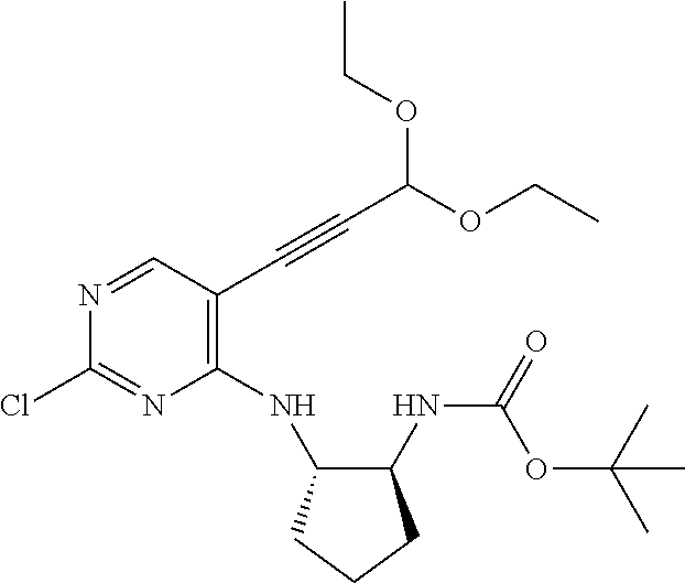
C1=NC(Cl)=NC(NC2C(NC(=O)OC(C)(C)C)CCC2)=C1C#CC(OCC)OCC
